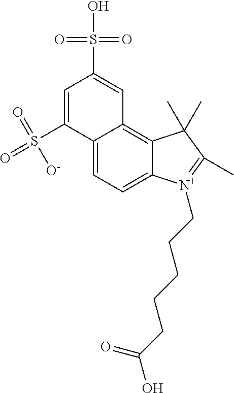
C12=CC=C3C(=C1C=C(S(O)(=O)=O)C=C2S(=O)(=O)[O-])C(C)(C)C(C)=[N+]3CCCCCC(O)=O
